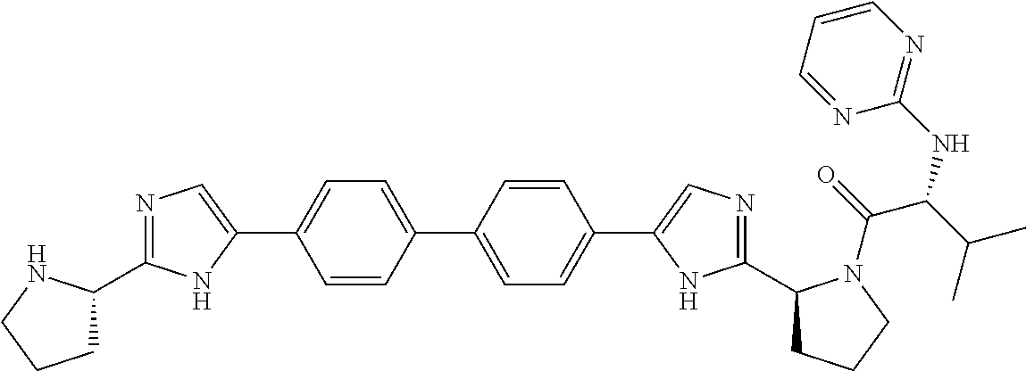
C1C(C2=NC=C(C3=CC=C(C4=CC=C(C5=CN=C(C6CCCN6C(=O)C(C(C)C)NC6=NC=CC=N6)N5)C=C4)C=C3)N2)NCC1
